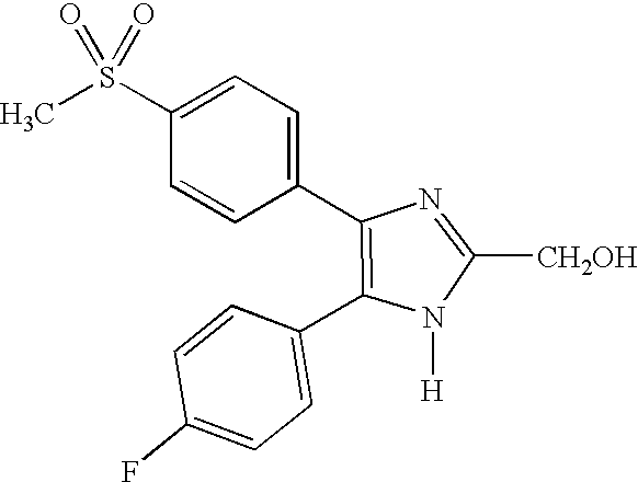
N1=C([CH2OH])N([H])C(C2=CC=C(F)C=C2)=C1C1=CC=C(S(C)(=O)=O)C=C1
